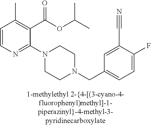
C1=CN=C(N2CCN(CC3=CC=C(F)C(C#N)=C3)CC2)C(C(OC(C)C)=O)=C1C
